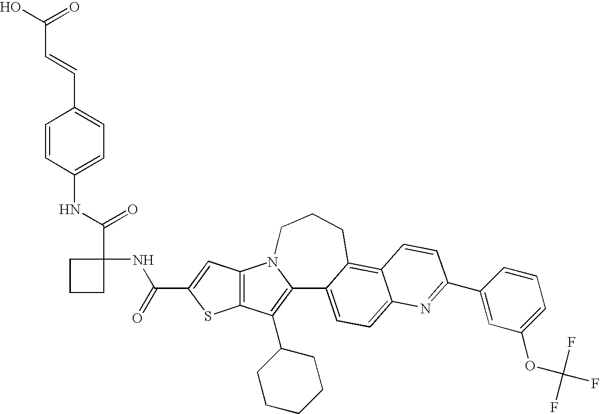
C12=C(C=C(C(NC3(C(NC4=CC=C(C=CC(=O)O)C=C4)=O)CCC3)=O)S1)N1C(=C2C2CCCCC2)C2=CC=C3C(=C2CCC1)C=CC(C1=CC(OC(F)(F)F)=CC=C1)=N3
